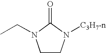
O=C1N(CC)CCN1[C3H7-n]
